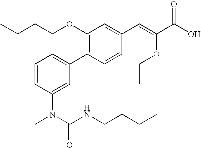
CCCCOC1=C(C2=CC=CC(N(C(NCCCC)=O)C)=C2)C=CC(C=C(C(O)=O)OCC)=C1
